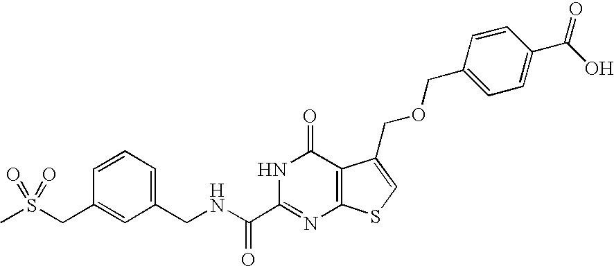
C1(CNC(C2=NC3=C(C(=O)N2)C(COCC2=CC=C(C(O)=O)C=C2)=CS3)=O)=CC=CC(CS(C)(=O)=O)=C1
